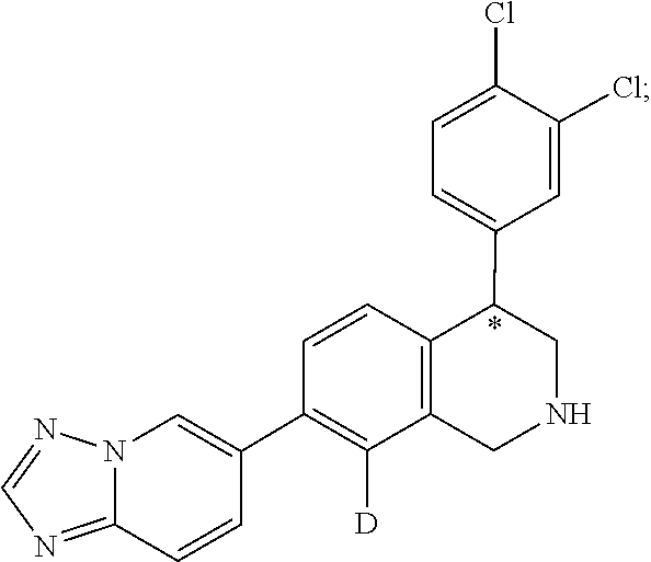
C1(Cl)=CC=C(C2CNCC3=C2C=CC(C2=CN4C(=NC=N4)C=C2)=C3[D])C=C1Cl
